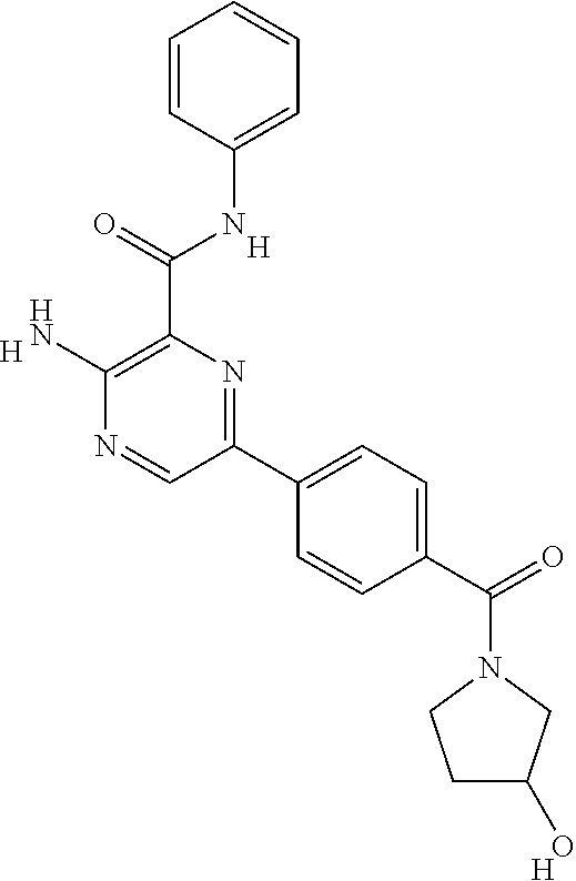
[H].[H].C1=CC(NC(C2=C(N)N=CC(C3=CC=C(C(N4CCC(O)C4)=O)C=C3)=N2)=O)=CC=C1.[H]
